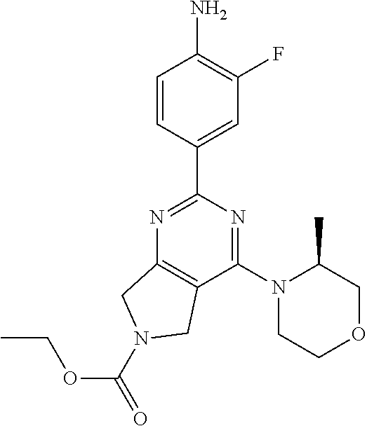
C1=CC(C2=NC3=C(C(N4CCOCC4C)=N2)CN(C(=O)OCC)C3)=CC(F)=C1N
